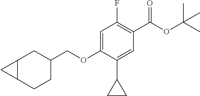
C1(F)=C(C(OC(C)(C)C)=O)C=C(C2CC2)C(OCC2CC3C(CC2)C3)=C1
